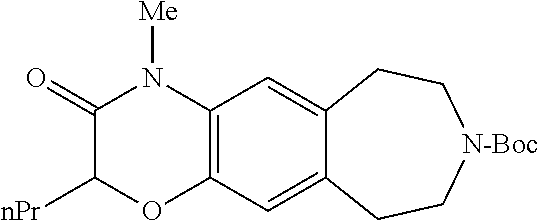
C1(=O)C([nPr])OC2=C(N1[Me])C=C1C(=C2)CC[N-Boc]CC1
